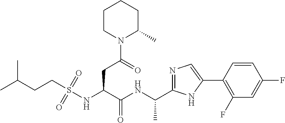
C(NC(C(NS(CCC(C)C)(=O)=O)CC(N1C(C)CCCC1)=O)=O)(C)C1=NC=C(C2=C(F)C=C(F)C=C2)N1
